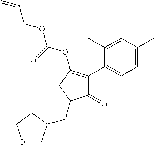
C1(=O)C(C2=C(C)C=C(C)C=C2C)=C(OC(=O)OCC=C)CC1CC1COCC1
